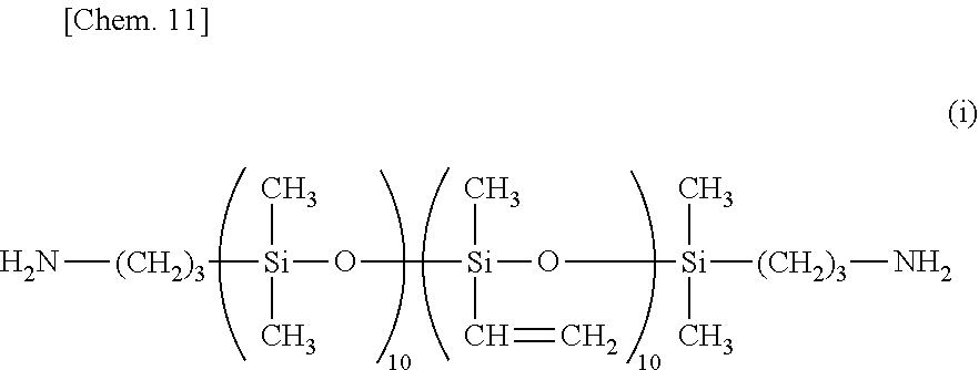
[Si](O[Si](O[Si]([(CH2)3]N)(C)C)(C)C=C)(C)(C)[(CH2)3]N
